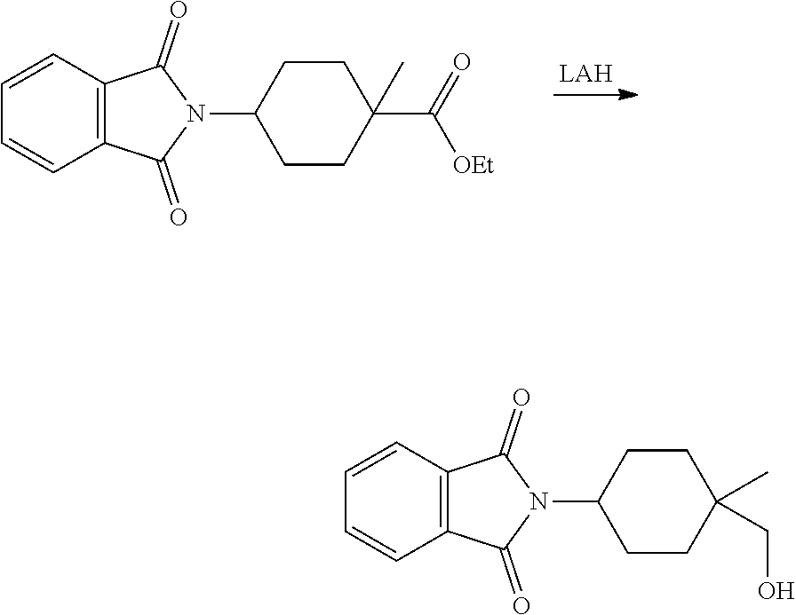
C1=CC2=C(C=C1)C(=O)N(C1CCC(C([OEt])=O)(C)CC1)C2=O.C1=CC2=C(C=C1)C(=O)N(C1CCC(C)(CO)CC1)C2=O
